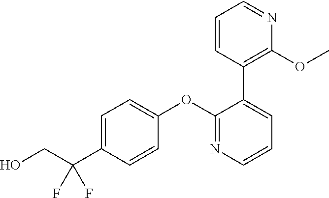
C1=C(C(CO)(F)F)C=CC(OC2=NC=CC=C2C2=C(OC)N=CC=C2)=C1
